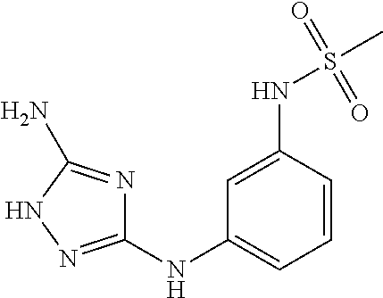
C1=C(NS(C)(=O)=O)C=CC=C1NC1=NNC(N)=N1
